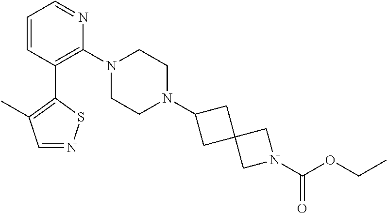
C1=CC(C2=C(C)C=NS2)=C(N2CCN(C3CC4(C3)CN(C(=O)OCC)C4)CC2)N=C1
